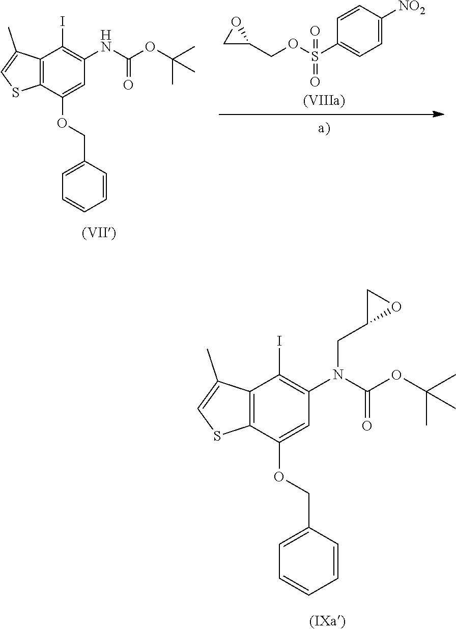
C12=C(C(OCC3=CC=CC=C3)=CC(NC(OC(C)(C)C)=O)=C1I)SC=C2C.C1C(COS(C2=CC=C([NO2])C=C2)(=O)=O)O1.C12=C(C(OCC3=CC=CC=C3)=CC(N(C(OC(C)(C)C)=O)CC3OC3)=C1I)SC=C2C
